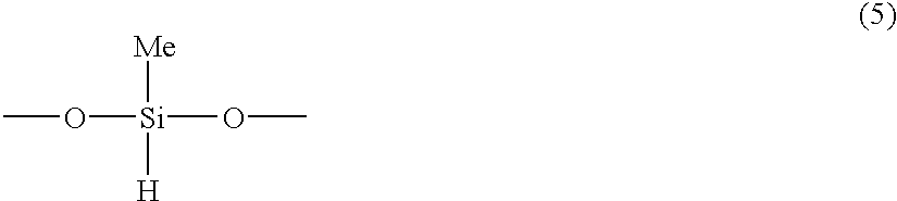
CO[Si]([Me])([H])OC
